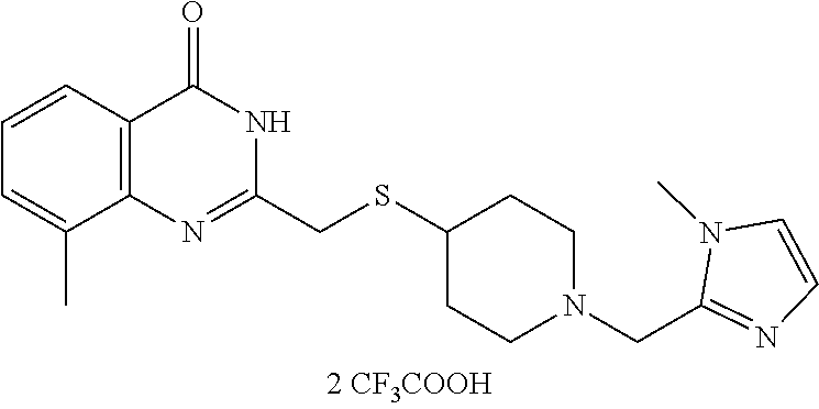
C1=C(C)C2=C(C=C1)C(=O)NC(CSC1CCN(CC3=NC=CN3C)CC1)=N2
